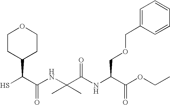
SC(C(NC(C(NC(C(OCC)=O)COCC1=CC=CC=C1)=O)(C)C)=O)C1CCOCC1
